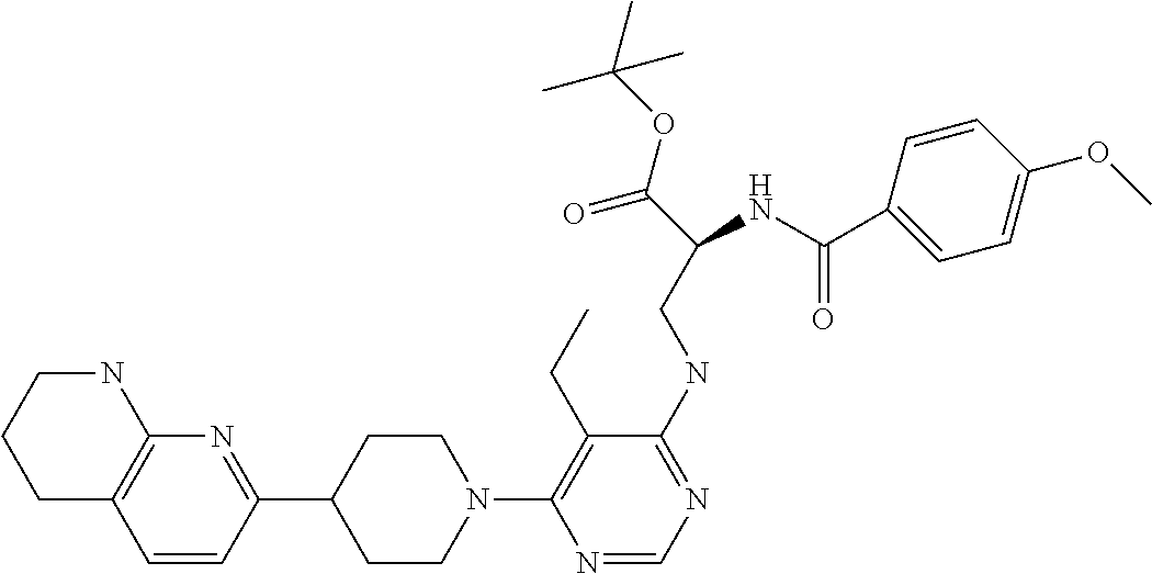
N1(C2=C(CC)C(NCC(C(=O)OC(C)(C)C)NC(C3=CC=C(OC)C=C3)=O)=NC=N2)CCC(C2=NC3=C(C=C2)CCCN3)CC1
